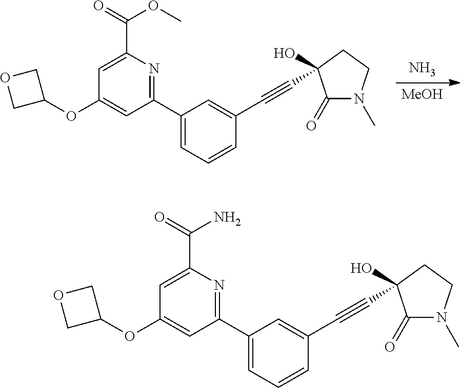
N.[MeOH].OC1(C#CC2=CC(C3=NC(C(=O)OC)=CC(OC4COC4)=C3)=CC=C2)C(=O)N(C)CC1.OC1(C#CC2=CC(C3=NC(C(=O)N)=CC(OC4COC4)=C3)=CC=C2)C(=O)N(C)CC1
